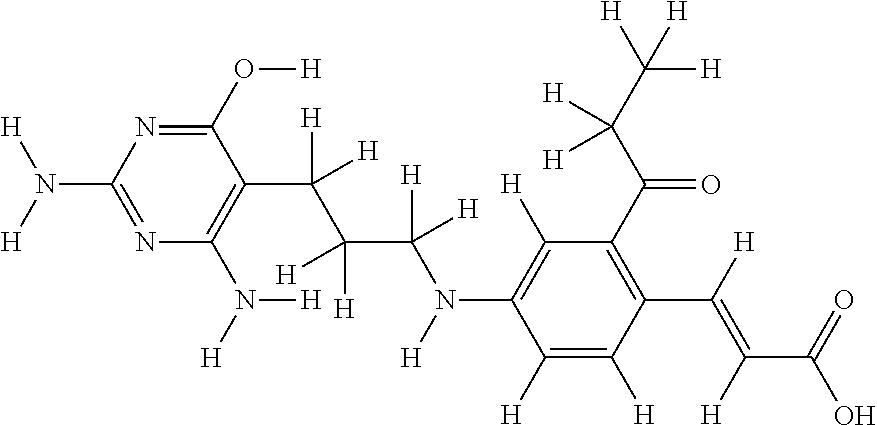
N1=C(N([H])[H])N=C(O[H])C(C(C([H])([H])C([H])([H])N([H])C2=C([H])C(C(C(C([H])([H])[H])([H])[H])=O)=C(C([H])=C(C(=O)O)[H])C([H])=C2[H])([H])[H])=C1N([H])[H]
